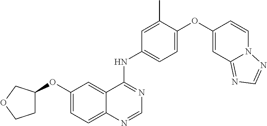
C12=CC=C(OC3CCOC3)C=C1C(NC1=CC=C(OC3=CC4=NC=NN4C=C3)C(C)=C1)=NC=N2
